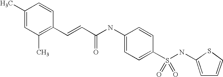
C1(C)=CC(C)=C(C=CC(NC2=CC=C(S(NC3=CC=CS3)(=O)=O)C=C2)=O)C=C1
